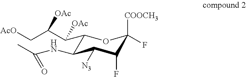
C1(C(C(C[AcO])[OAc])[OAc])C(NC(C)=O)C([N3])C(F)C(F)([COOCH3])O1
